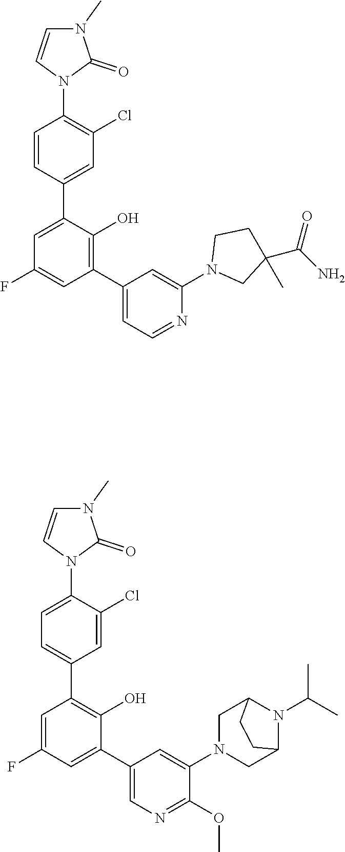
C1=C(N2C(=O)N(C)C=C2)C(Cl)=CC(C2=C(O)C(C3=CN=C(OC)C(N4CC5N(C(C)C)C(C4)CC5)=C3)=CC(F)=C2)=C1.C1=CC(C2=CC(F)=CC(C3=CC=NC(N4CC(C(N)=O)(C)CC4)=C3)=C2O)=CC(Cl)=C1N1C(=O)N(C)C=C1
